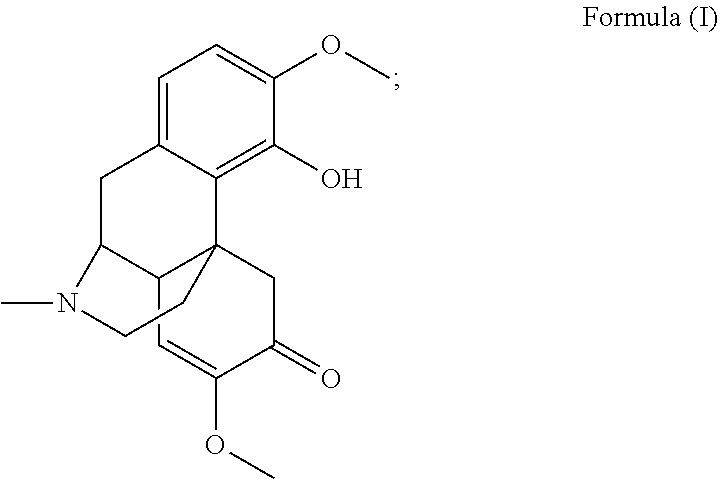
C1=C2C(=C(O)C(OC)=C1)C13C(C(C2)N(C)CC1)C=C(OC)C(=O)C3
